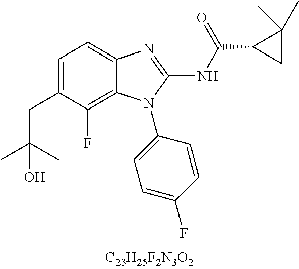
C1=C(CC(C)(C)O)C(F)=C2C(=C1)N=C(NC(C1CC1(C)C)=O)N2C1=CC=C(F)C=C1
